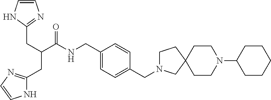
C1=CNC(CC(CC2=NC=CN2)C(NCC2=CC=C(CN3CCC4(C3)CCN(C3CCCCC3)CC4)C=C2)=O)=N1
